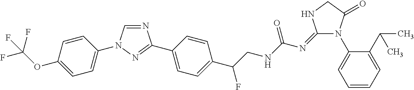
N1=CN(C2=CC=C(OC(F)(F)F)C=C2)N=C1C1=CC=C(C(CNC(N=C2N(C3=CC=CC=C3C(C)C)C(=O)CN2)=O)F)C=C1
